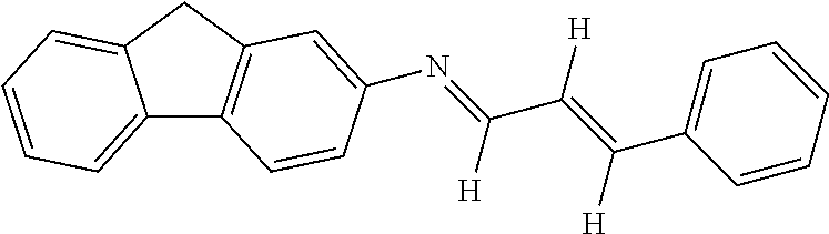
C12=CC=CC=C1CC1=C2C=CC(N=C(C(=C(C2=CC=CC=C2)[H])[H])[H])=C1
